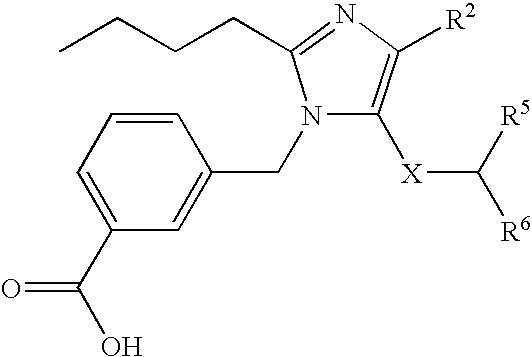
C1=C(C(O)=O)C=C(CN2C([X]C([R5])[R6])=C([R2])N=C2CCCC)C=C1
